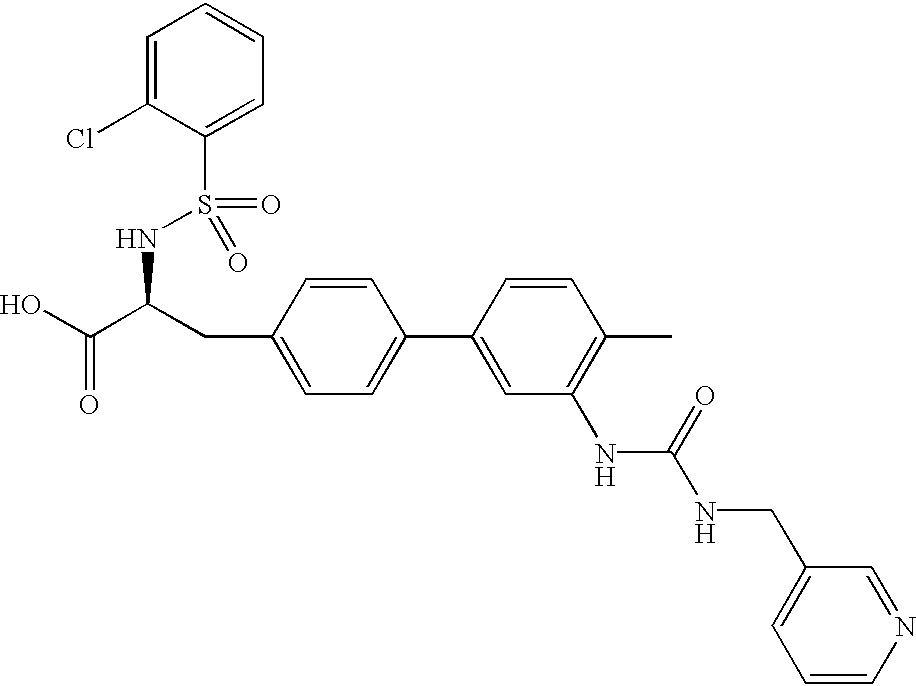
OC(C(CC1=CC=C(C2=CC(NC(NCC3=CC=CN=C3)=O)=C(C)C=C2)C=C1)NS(=O)(=O)C1=CC=CC=C1Cl)=O
